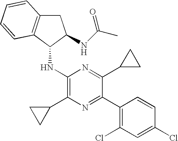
C1(NC2C3=C(CC2NC(C)=O)C=CC=C3)=C(C2CC2)N=C(C2=C(Cl)C=C(Cl)C=C2)C(C2CC2)=N1
